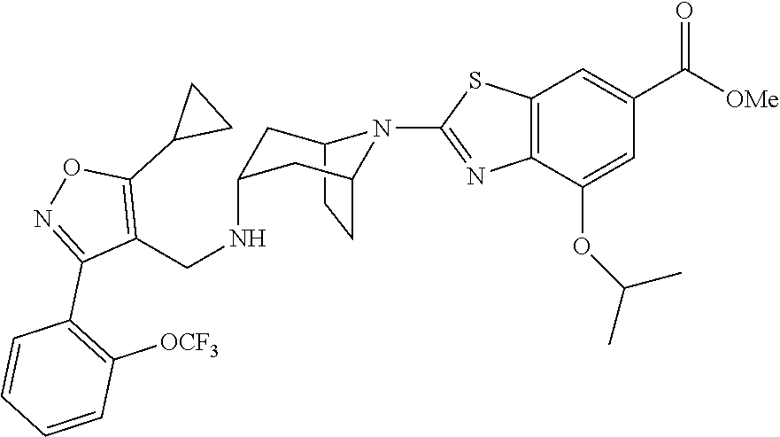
C12CCC(CC(NCC3=C(C4CC4)ON=C3C3=C([OCF3])C=CC=C3)C1)N2C1=NC2=C(C=C(C([OMe])=O)C=C2OC(C)C)S1
